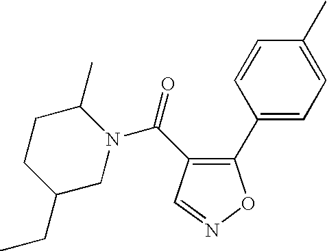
C1(C2=CC=C(C)C=C2)=C(C(N2CC(CC)CCC2C)=O)C=NO1
